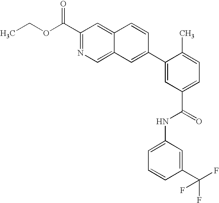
C1(C(OCC)=O)=NC=C2C(=C1)C=CC(C1=CC(C(=O)NC3=CC=CC(C(F)(F)F)=C3)=CC=C1C)=C2
